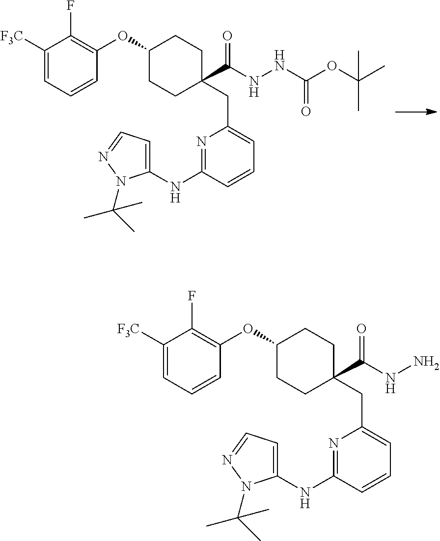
C1(OC2=C(F)C([F3C])=CC=C2)CCC(C(NN)=O)(CC2=CC=CC(NC3=CC=NN3C(C)(C)C)=N2)CC1.C1(OC2=C(F)C([F3C])=CC=C2)CCC(C(NNC(OC(C)(C)C)=O)=O)(CC2=CC=CC(NC3=CC=NN3C(C)(C)C)=N2)CC1
